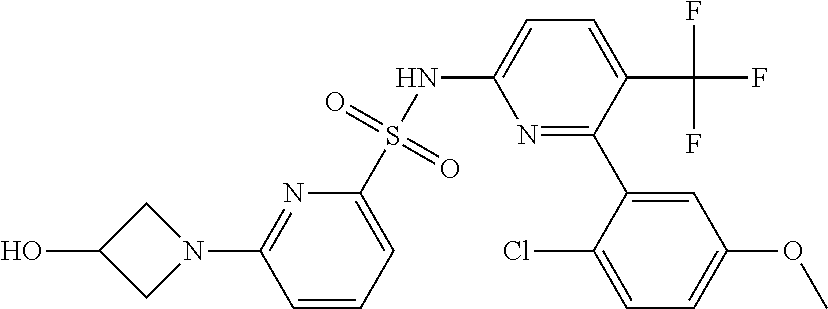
C1=CC=C(S(NC2=CC=C(C(F)(F)F)C(C3=CC(OC)=CC=C3Cl)=N2)(=O)=O)N=C1N1CC(O)C1
